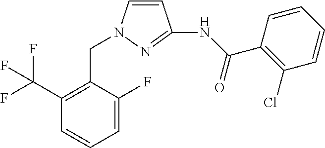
C1=CN(CC2=C(C(F)(F)F)C=CC=C2F)N=C1NC(C1=C(Cl)C=CC=C1)=O
